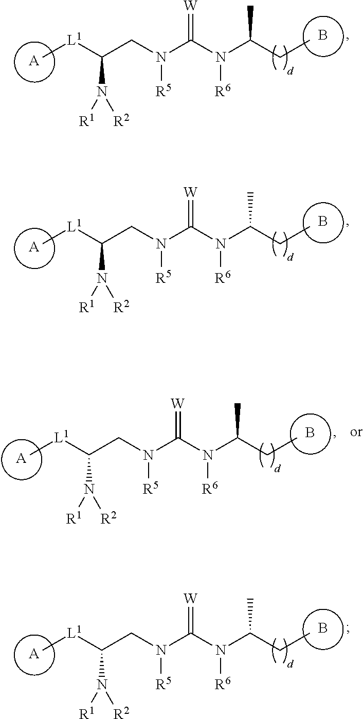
[A].[L1](C(CN(C(N(C(CC)C)[R6])=[W])[R5])N([R1])[R2])C.B.[A].[L1](C(CN(C(N(C(CC)C)[R6])=[W])[R5])N([R1])[R2])C.B.[A].[L1](C(CN(C(N(C(CC)C)[R6])=[W])[R5])N([R1])[R2])C.B.[A].[L1](C(CN(C(N(C(CC)C)[R6])=[W])[R5])N([R1])[R2])C.B
